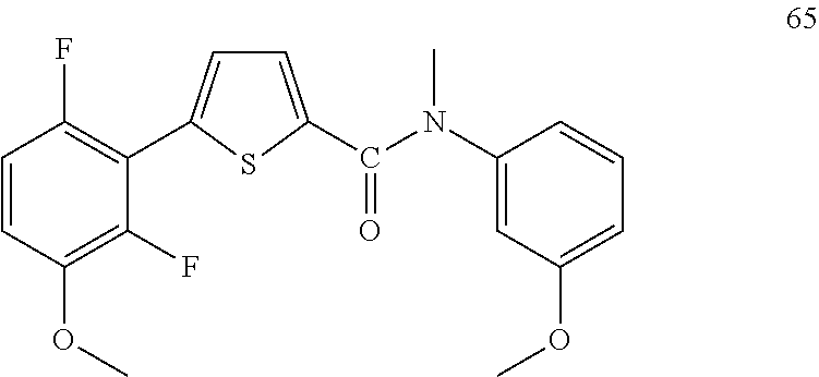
C1=CC(OC)=C(F)C(C2=CC=C(C(N(C3=CC(OC)=CC=C3)C)=O)S2)=C1F
